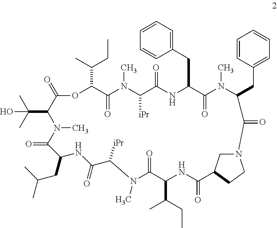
C1=CC=CC=C1CC1N(C)C(=O)C(CC2=CC=CC=C2)NC(=O)C([iPr])N(C)C(=O)C(C(CC)C)OC(=O)C(C(C)(C)O)N(C)C(=O)C(CC(C)C)NC(=O)C([iPr])N(C)C(=O)C(C(C)CC)NC(=O)C2CN(CC2)C1=O
